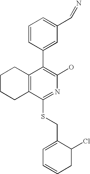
C1CCC2=C(C1)C(C1=CC(C=N)=CC=C1)=C(O)N=C2SCC1=CC=CCC1Cl
